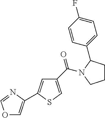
O1C=C(C2=CC(C(=O)N3CCCC3C3=CC=C(F)C=C3)=CS2)N=C1
